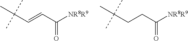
CC(C=CC([NR8R9])=O)(C)C.CC(CCC([NR8R9])=O)(C)C
